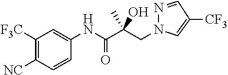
N1(CC(C(NC2=CC([F3C])=C([NC])C=C2)=O)(O)C)C=C([CF3])C=N1
